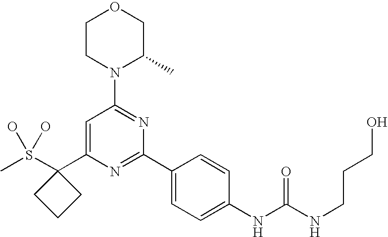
CS(C1(C2=CC(N3C(C)COCC3)=NC(C3=CC=C(NC(NCCCO)=O)C=C3)=N2)CCC1)(O)O
